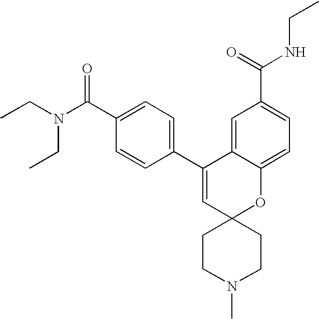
C1(C(N(CC)CC)=O)=CC=C(C2=CC3(OC4=CC=C(C(NCC)=O)C=C24)CCN(C)CC3)C=C1
